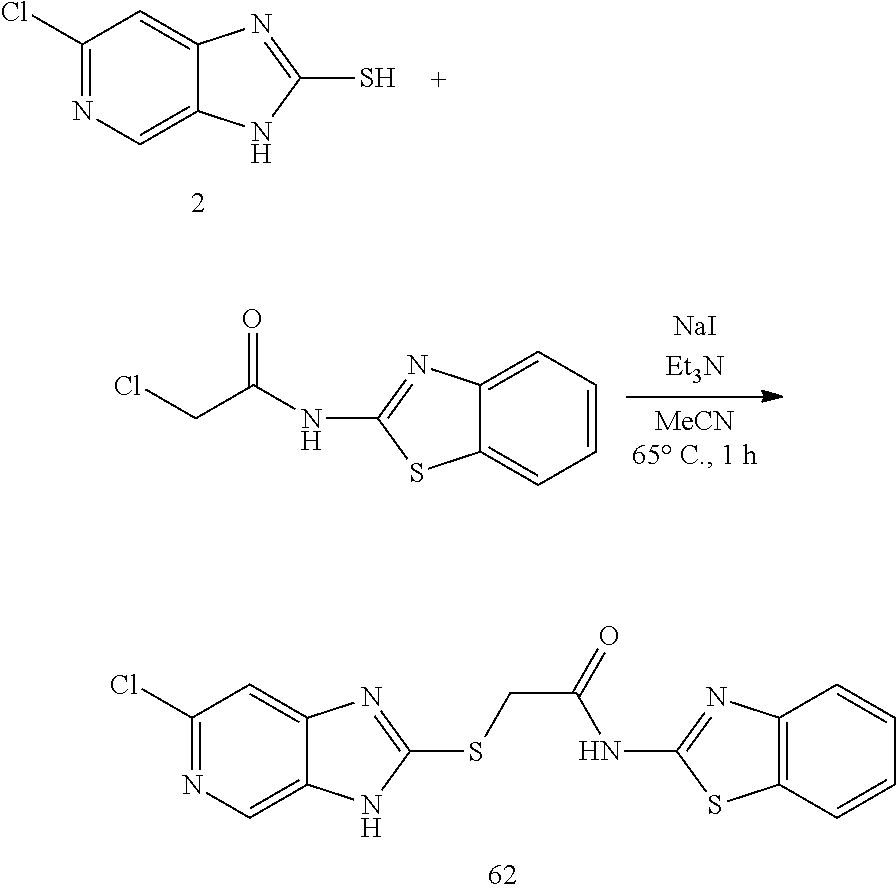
C1(Cl)=NC=C2C(=C1)N=C(SCC(=O)NC1=NC3=C(S1)C=CC=C3)N2.C1(Cl)=NC=C2C(=C1)N=C(S)N2.C1=CC=C2C(=C1)N=C(NC(CCl)=O)S2
